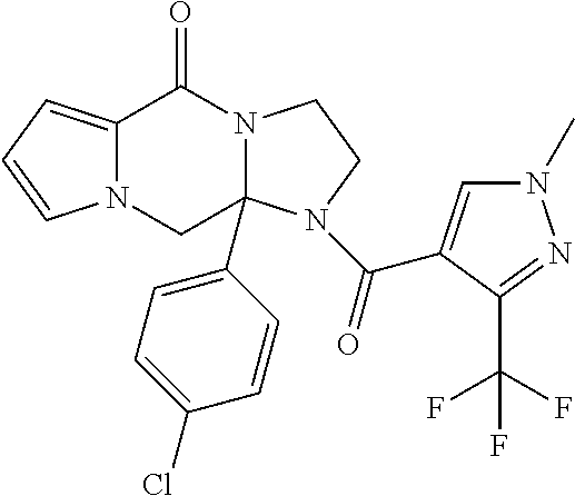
C12=CC=CN1CC1(C3=CC=C(Cl)C=C3)N(C2=O)CCN1C(=O)C1=CN(C)N=C1C(F)(F)F
